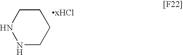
C1CNNCC1
